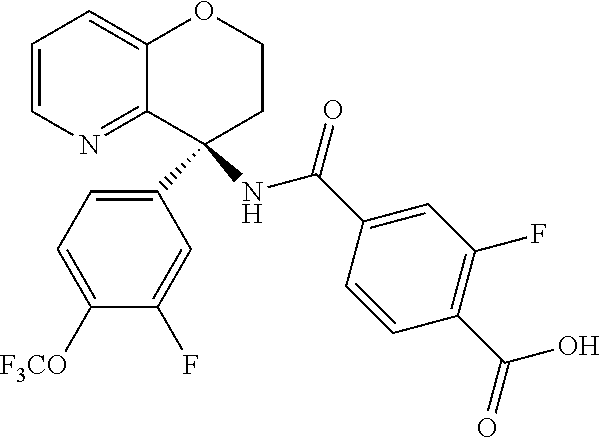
C1=CN=C2C(=C1)OCCC2(C1=CC=C([F3CO])C(F)=C1)NC(C1=CC(F)=C(C(=O)O)C=C1)=O
